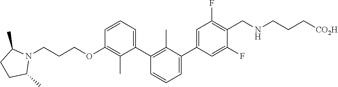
C1(OCCCN2C(C)CCC2C)=C(C)C(C2=C(C)C(C3=CC(F)=C(CNCCC[CO2H])C(F)=C3)=CC=C2)=CC=C1
